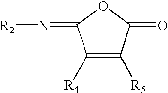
C1([R5])=C([R4])C(=N[R2])OC1=O
